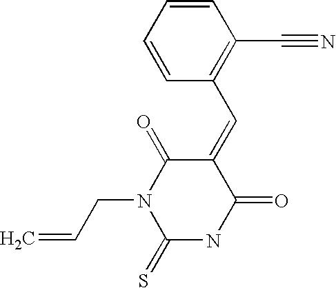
C=CCN1C(=O)C(=CC2=C(C#N)C=CC=C2)C(=O)NC1=S
